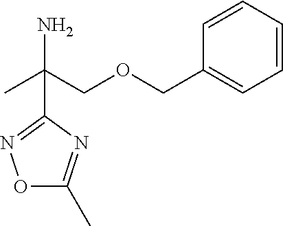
C1=CC(COCC(C)(N)C2=NOC(C)=N2)=CC=C1
